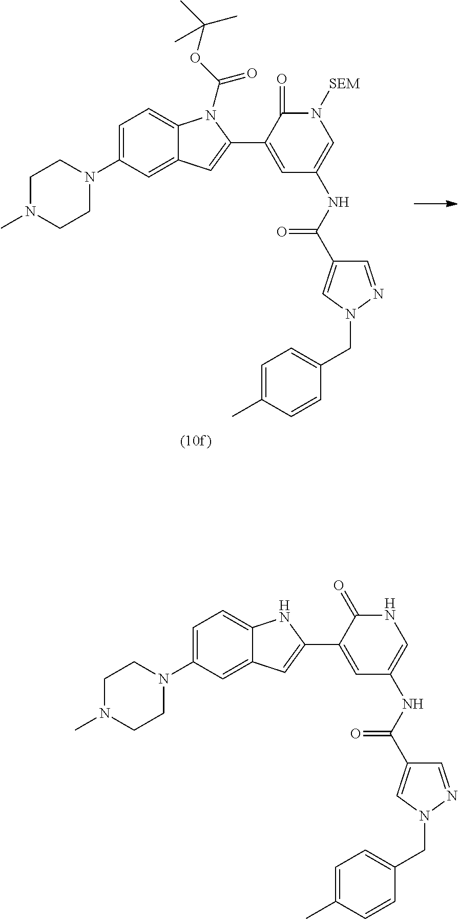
C1=C(N2CCN(C)CC2)C=C2C(=C1)N(C(OC(C)(C)C)=O)C(C1=CC(NC(C3=CN(CC4=CC=C(C)C=C4)N=C3)=O)=CN([SEM])C1=O)=C2.C1=C(N2CCN(C)CC2)C=C2C(=C1)NC(C1=CC(NC(C3=CN(CC4=CC=C(C)C=C4)N=C3)=O)=CNC1=O)=C2
